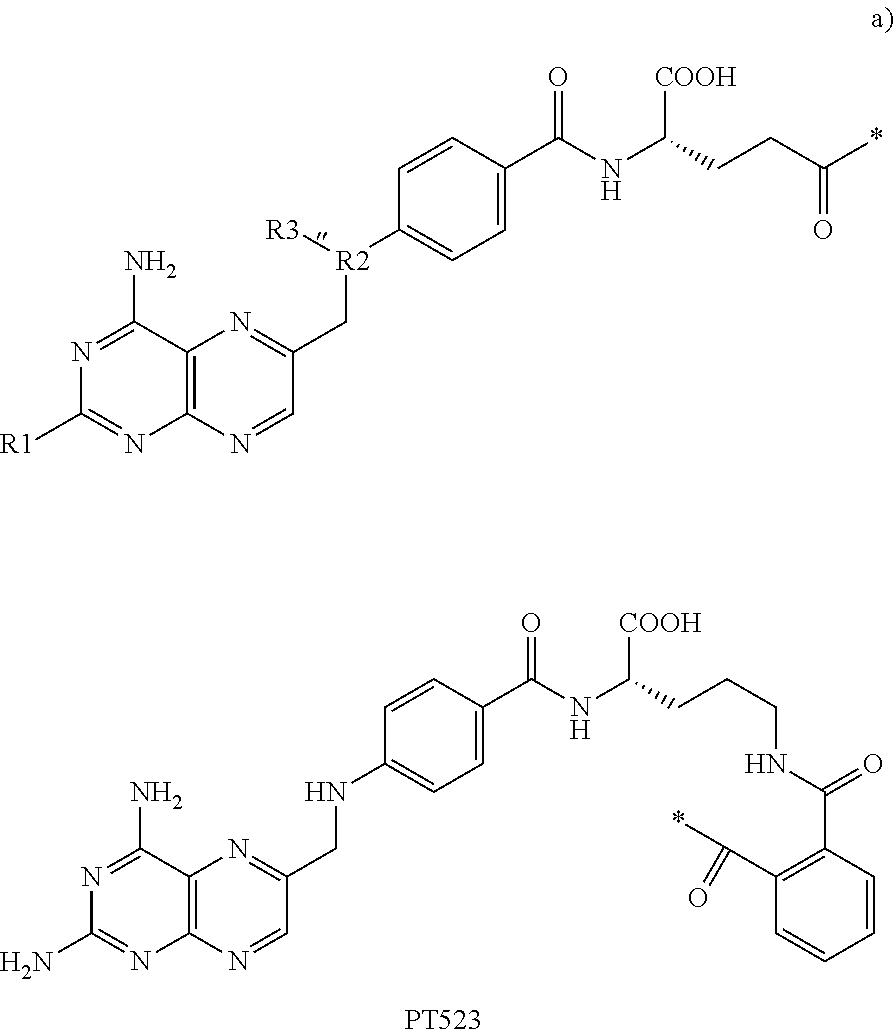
C12=C(N=CC(CNC3=CC=C(C(NC(CCCNC(=O)C4=C(C(*)=O)C=CC=C4)[COOH])=O)C=C3)=N1)N=C(N)N=C2N.[PT523].C12=C(N=CC(C[R2](C3=CC=C(C(NC(CCC(*)=O)[COOH])=O)C=C3)[R3])=N1)N=C([R1])N=C2N
